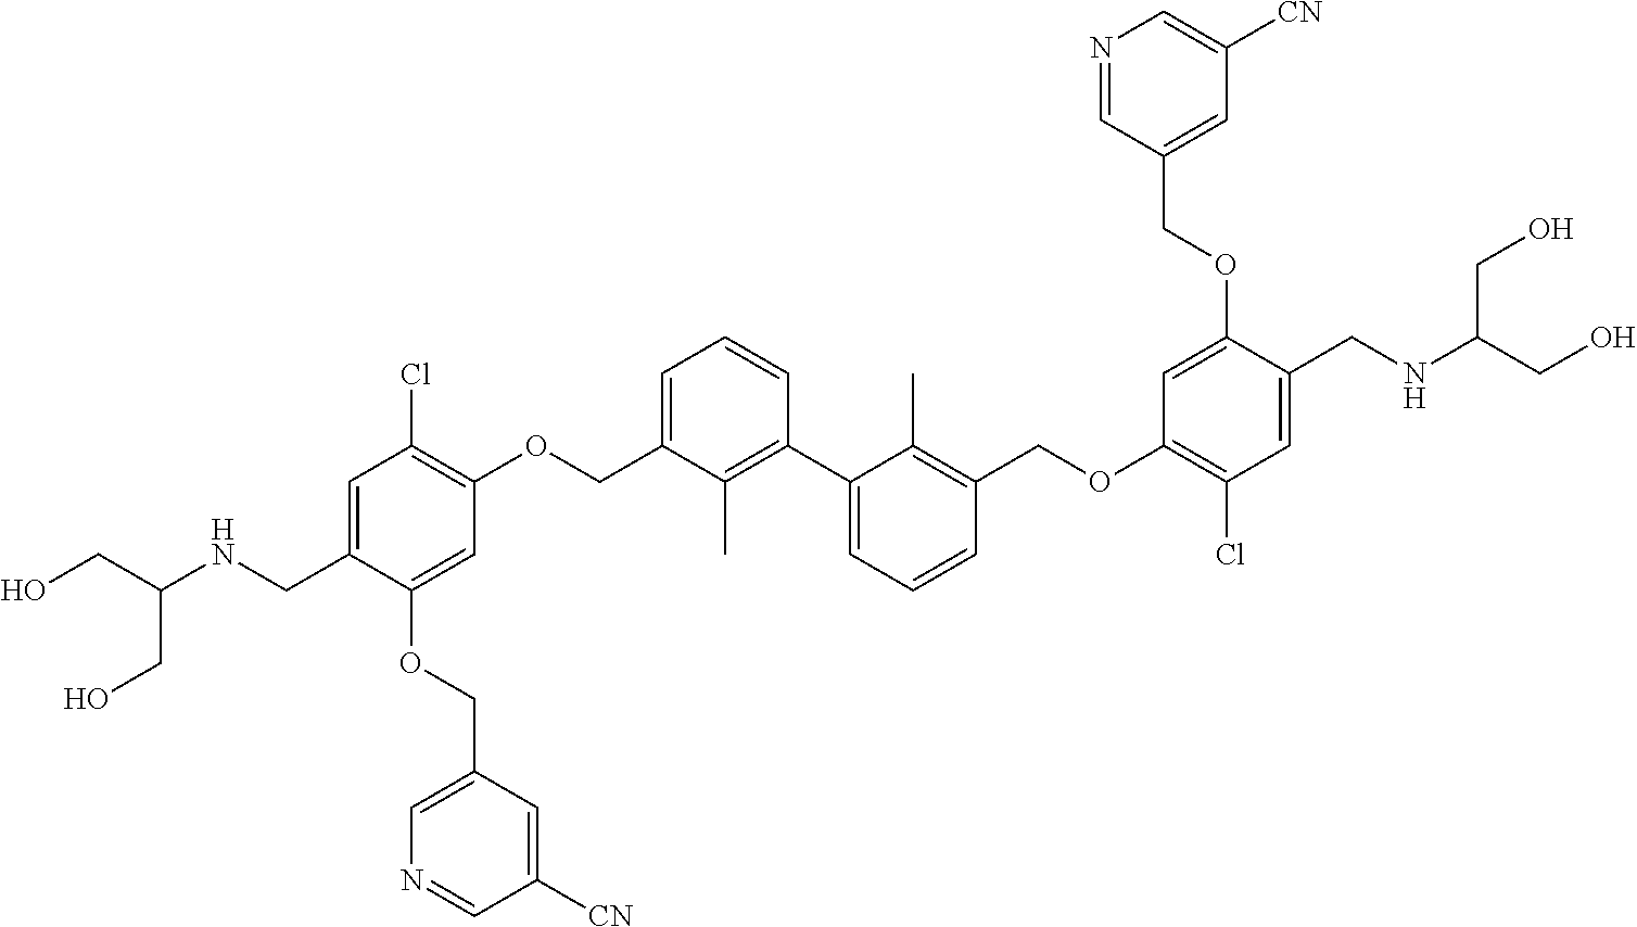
C1=C(COC2=C(Cl)C=C(CNC(CO)CO)C(OCC3=CN=CC([CN])=C3)=C2)C(C)=C(C2=CC=CC(COC3=C(Cl)C=C(CNC(CO)CO)C(OCC4=CC([CN])=CN=C4)=C3)=C2C)C=C1
